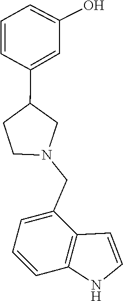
C1(CN2CC(C3=CC(O)=CC=C3)CC2)=CC=CC2=C1C=CN2
